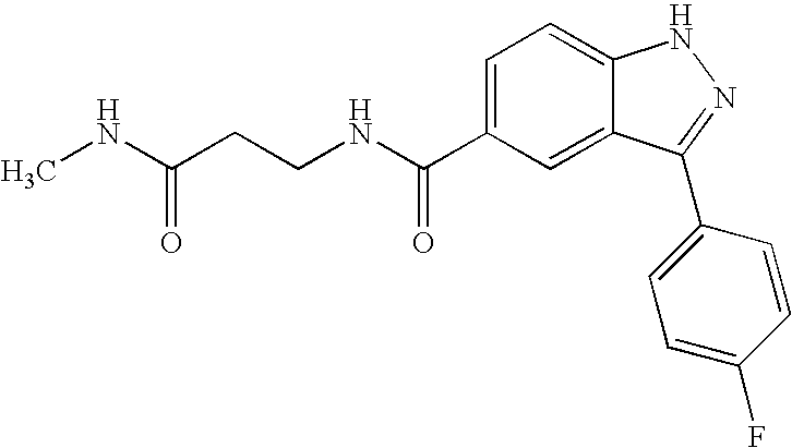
C1(C(NCCC(=O)NC)=O)=CC=C2C(=C1)C(C1=CC=C(F)C=C1)=NN2
